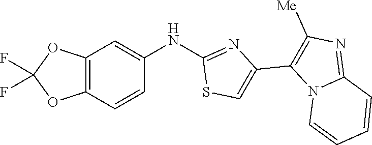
C1=CN2C(=NC([Me])=C2C2=CSC(NC3=CC4=C(OC(F)(F)O4)C=C3)=N2)C=C1
